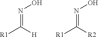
N(=C([H])[R1])O.N(=C([R2])[R1])O
